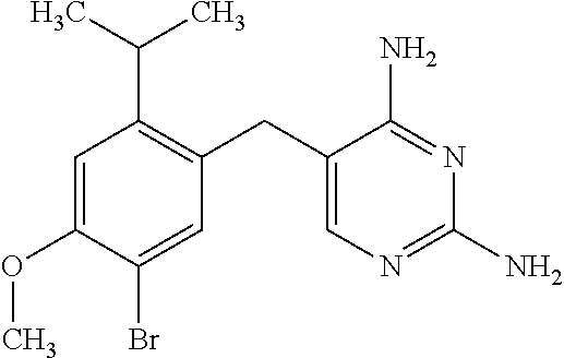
C1=C(OC)C(Br)=CC(CC2=CN=C(N)N=C2N)=C1C(C)C
